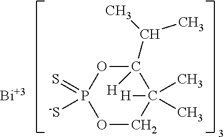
[Bi].O1C(C(C)C)([H])C(C)(C)([H])COP1([-S])=S
